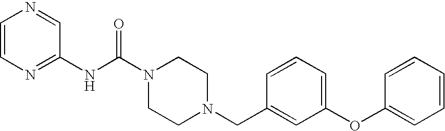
C1=CN=CC(NC(N2CCN(CC3=CC(OC4=CC=CC=C4)=CC=C3)CC2)=O)=N1
